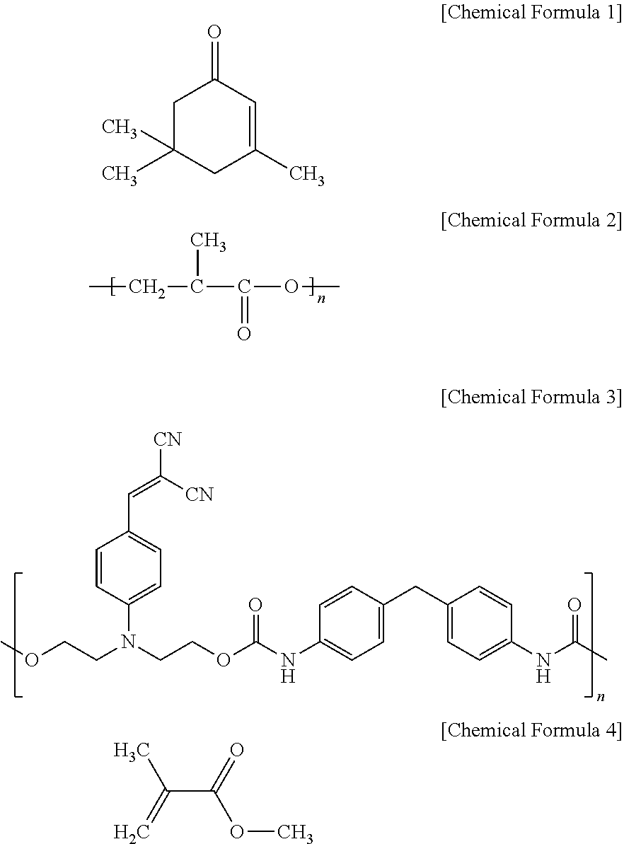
CCC(C(OC)=O)C.C1=CC(N(CCOC(NC2=CC=C(CC3=CC=C(NC(C)=O)C=C3)C=C2)=O)CCOC)=CC=C1C=C([CN])[CN].C1C(C)(C)CC(C)=CC1=O.C(C(=O)OC)(=C)C
